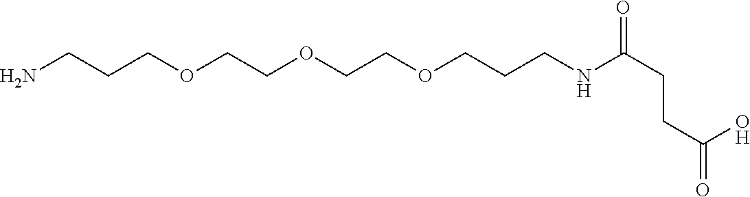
NCCCOCCOCCOCCCNC(CCC(O)=O)=O
